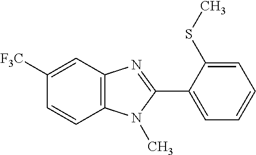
C12=C(N(C)C(C3=CC=CC=C3SC)=N1)C=CC([F3C])=C2
